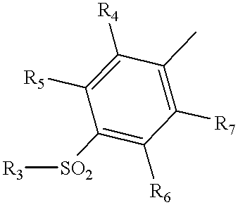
C1([R7])=C(C)C([R4])=C([R5])C([SO2][R3])=C1[R6]
